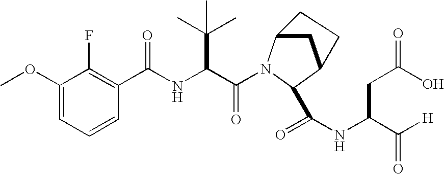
C1(OC)=CC=CC(C(NC(C(=O)N2C3CC(C2C(NC(C([H])=O)CC(O)=O)=O)CC3)C(C)(C)C)=O)=C1F
